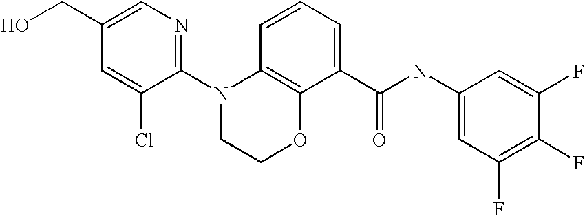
C1(N2CCOC3=C2C=CC=C3C(NC2=CC(F)=C(F)C(F)=C2)=O)=NC=C(CO)C=C1Cl
